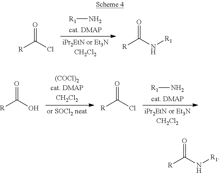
[R1]N.[R]C(Cl)=O.[R]C(N[R1])=O.[R1]N.[R]C(O)=O.[R]C(Cl)=O.[R]C(N[R1])=O
